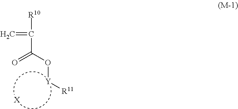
C(C(O[Y][R11])=O)([R10])=C.[X]
